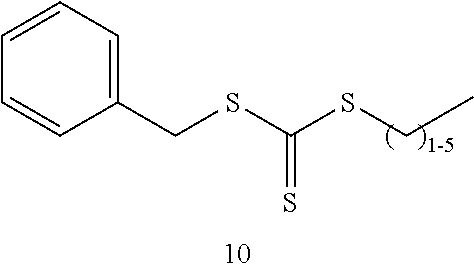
C1(CSC(SCC)=S)=CC=CC=C1
